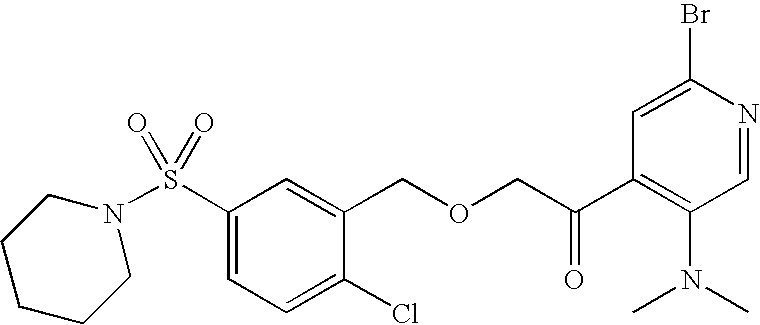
S(C1=CC=C(Cl)C(COCC(C2=C(N(C)C)C=NC(Br)=C2)=O)=C1)(=O)(=O)N1CCCCC1
